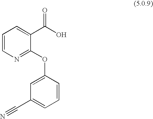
C1=CN=C(OC2=CC(C#N)=CC=C2)C(C(O)=O)=C1
